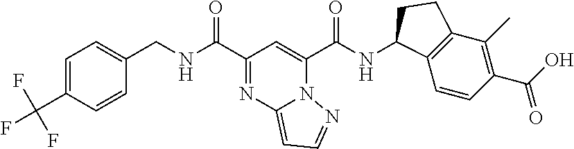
C(C1=NC2=CC=NN2C(C(NC2C3=C(C(C)=C(C(O)=O)C=C3)CC2)=O)=C1)(=O)NCC1=CC=C(C(F)(F)F)C=C1
